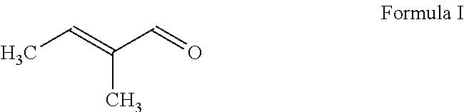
CC=C(C=O)C
